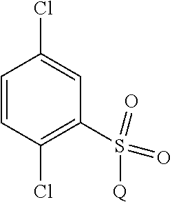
C1=CC(Cl)=C(S(=O)(=O)[Q])C=C1Cl
